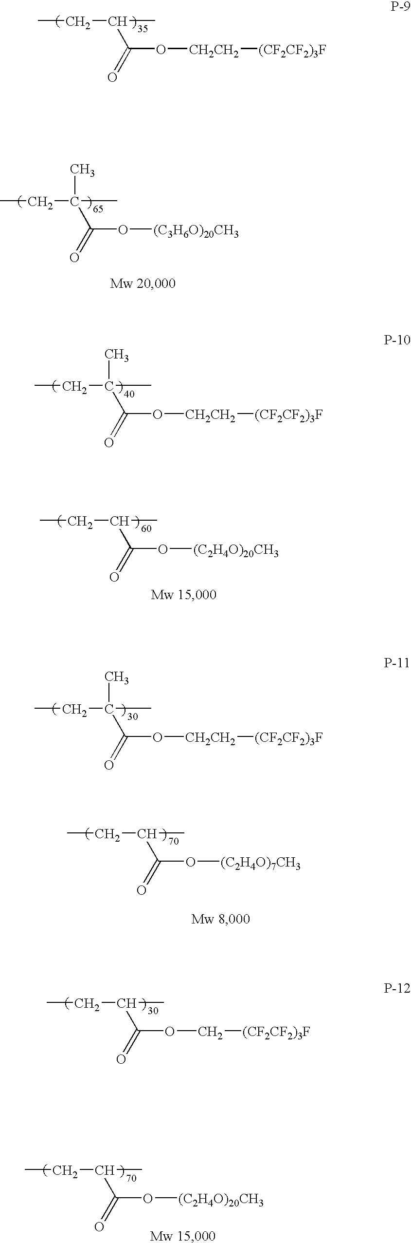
CCC(C)C(=O)O[CH2CH2][(CF2CF2)3F].CCC(C)(C(=O)O[(C3H6O)20CH3])C.CCC(C)(C(=O)O[CH2CH2][(CF2CF2)3F])C.CCC(C)C(=O)O[(C2H4O)20CH3].CCC(C)(C(=O)O[CH2CH2][(CF2CF2)3F])C.CCC(C)C(=O)O[(C2H4O)7CH3].CCC(C)C(=O)OC[(CF2CF2)3F].CCC(C)C(=O)O[(C2H4O)20CH3]
